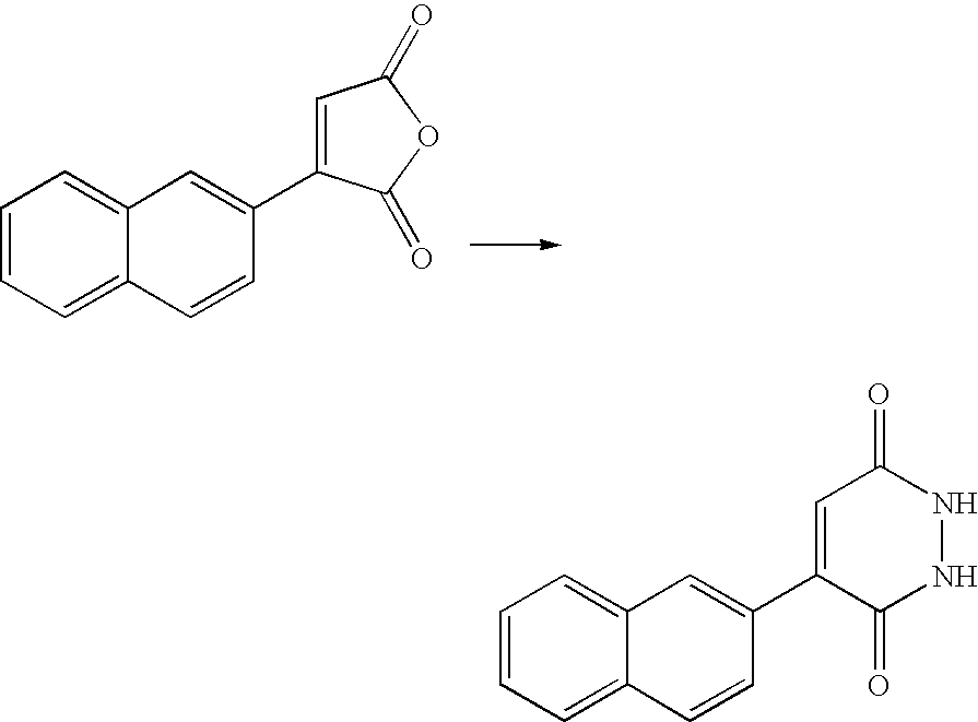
C1=CC=C2C(=C1)C=C(C1=CC(=O)OC1=O)C=C2.C1=CC=C2C(=C1)C=C(C1=CC(=O)NNC1=O)C=C2
